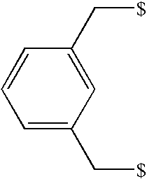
C1=CC(C[$])=CC(C[$])=C1
